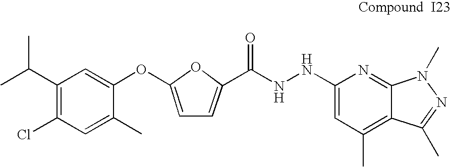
CC(C1=C(Cl)C=C(C)C(OC2=CC=C(C(=O)NNC3=CC(C)=C4C(=N3)N(C)N=C4C)O2)=C1)C
